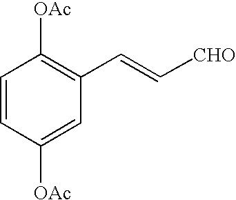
C1=CC([OAc])=CC(C=C[CHO])=C1[OAc]
